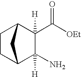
C1(C([OEt])=O)([H])C2CCC(C1(N)[H])C2
